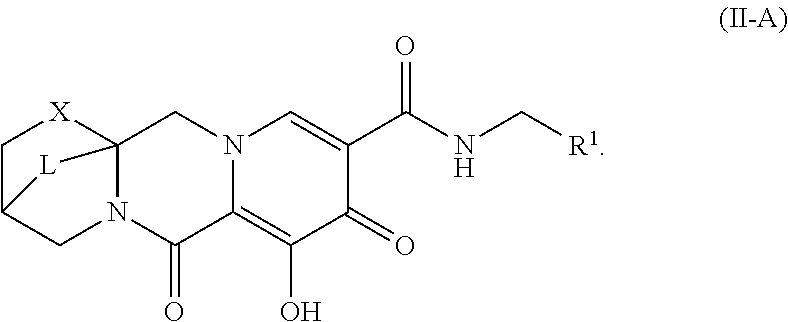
C1C2CN3C([X]1)(CN1C(=C(O)C(=O)C(C(NC[R1])=O)=C1)C3=O)[L]2
